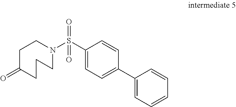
C1CN(S(C2=CC=C(C3=CC=CC=C3)C=C2)(=O)=O)CCCC1=O
